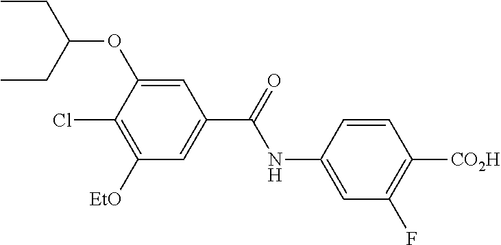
C1=C(NC(=O)C2=CC([EtO])=C(Cl)C(OC(CC)CC)=C2)C=CC([CO2H])=C1F
